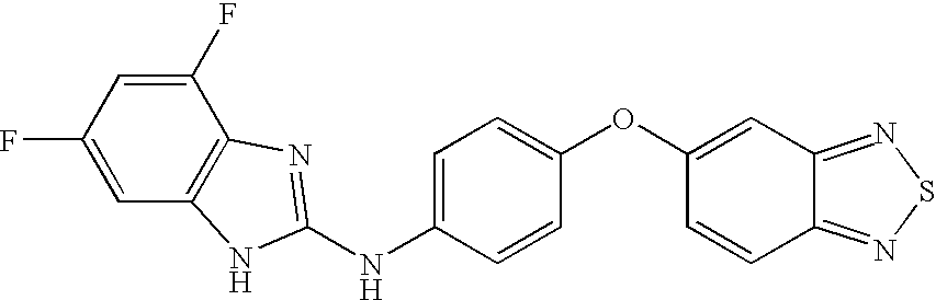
C1=C(F)C2=C(C=C1F)NC(NC1=CC=C(OC3=CC4=NSN=C4C=C3)C=C1)=N2
